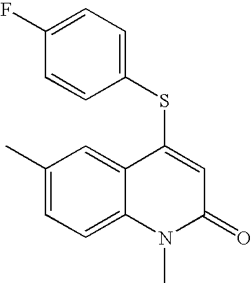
C1(F)=CC=C(SC2=CC(=O)N(C)C3=CC=C(C)C=C23)C=C1
